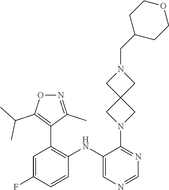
N1(C2=NC=NC=C2NC2=C(C3=C(C(C)C)ON=C3C)C=C(F)C=C2)CC2(C1)CN(CC1CCOCC1)C2
